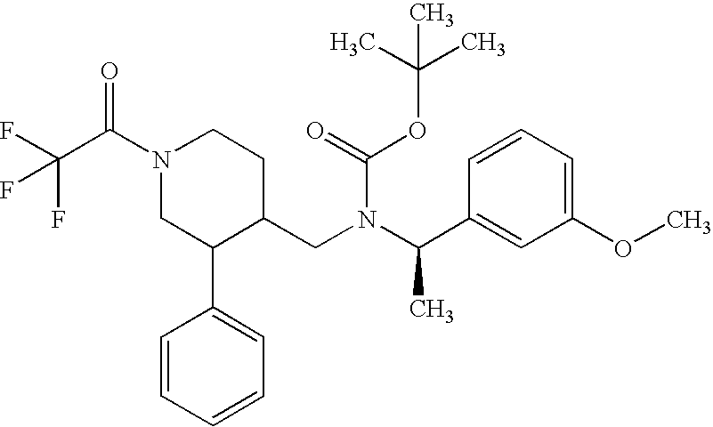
C(F)(C(N1CC(C2=CC=CC=C2)C(CN(C(C)C2=CC(OC)=CC=C2)C(=O)OC(C)(C)C)CC1)=O)(F)F
